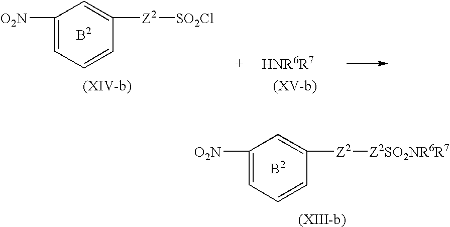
C1([O2N])=CC=CC([Z2][Z2SO2NR6R7])=C1.C1([O2N])=CC=CC([Z2][SO2Cl])=C1
